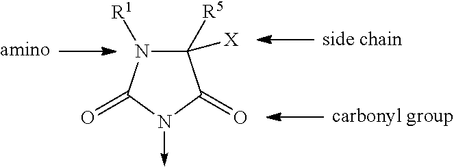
C1([R5])([X])N([R1])C(=O)N(->C)C1=O
